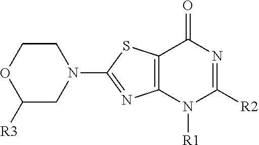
C1([R3])CN(C2=NC3=C(S2)C(=O)N=C([R2])N3[R1])CCO1
